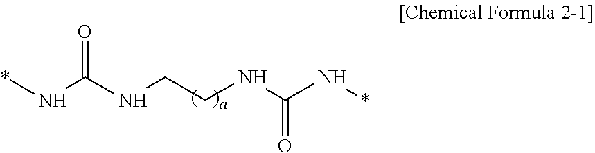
*NC(NCCNC(N*)=O)=O
